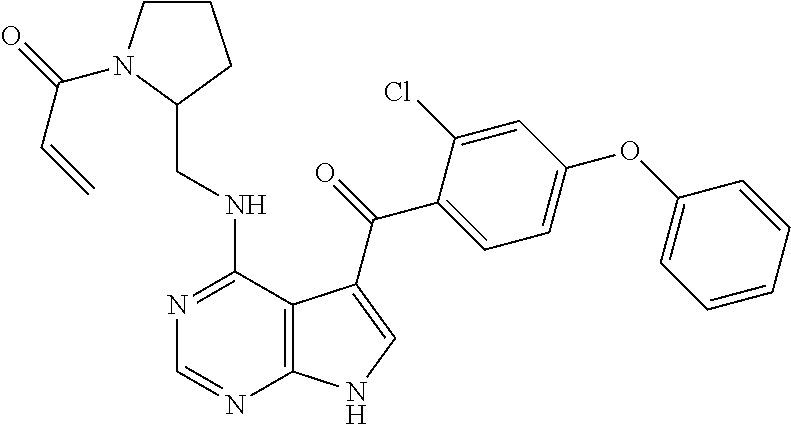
C(C1CCCN1C(=O)C=C)NC1=NC=NC2=C1C(C(=O)C1=CC=C(OC3=CC=CC=C3)C=C1Cl)=CN2
